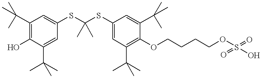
C1(C(C)(C)C)=C(O)C(C(C)(C)C)=CC(SC(SC2=CC(C(C)(C)C)=C(OCCCCOS(=O)(=O)O)C(C(C)(C)C)=C2)(C)C)=C1
